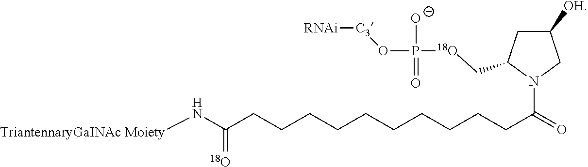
O(P([O-])(=O)[18O]CC1CC([OH])CN1C(=O)CCCCCCCCCCC(N[TriantennaryGaINAc Moiety])=[18O])[C3][RNAi]
